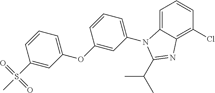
ClC1=C2C(=CC=C1)N(C1=CC=CC(OC3=CC=CC(S(C)(=O)=O)=C3)=C1)C(C(C)C)=N2
